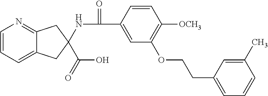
C1=CC=C2C(=N1)CC(NC(=O)C1=CC(OCCC3=CC=CC(C)=C3)=C([OCH3])C=C1)(C(O)=O)C2
